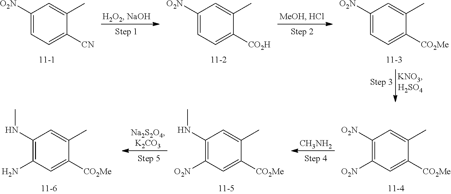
C1([O2N])=CC=C([CN])C(C)=C1.C1([O2N])=CC=C([CO2H])C(C)=C1.C1([O2N])=CC=C([CO2Me])C(C)=C1.C1(NC)=C(N)C=C([CO2Me])C(C)=C1.C1(NC)=C([O2N])C=C([CO2Me])C(C)=C1.C1([O2N])=C([O2N])C=C([CO2Me])C(C)=C1.[CH3NH2]
